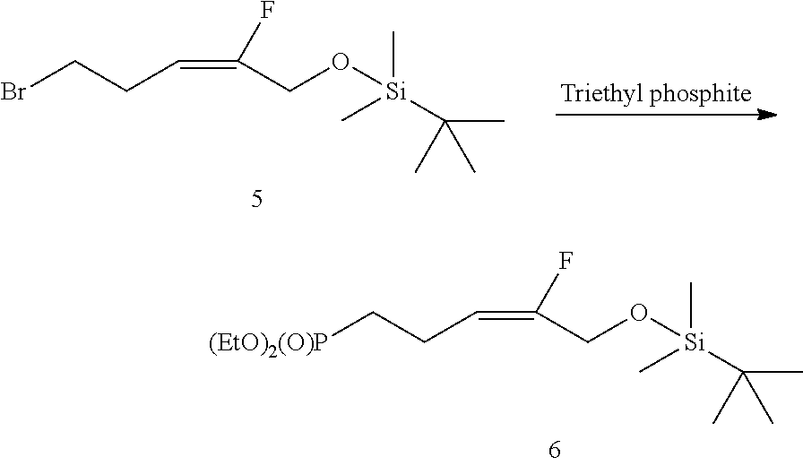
[(EtO)2(O)P]CCC=C(CO[Si](C)(C)C(C)(C)C)F.BrCCC=C(CO[Si](C)(C)C(C)(C)C)F
